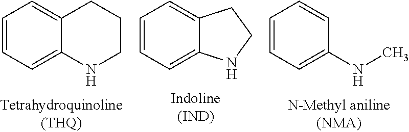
C1=CC=C2C(=C1)CCCN2.C1=CC=C2C(=C1)CCN2.C1=CC=C(NC)C=C1
